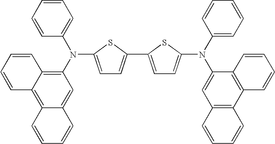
C1=C(N(C2=C3C(=C4C(=C2)C=CC=C4)C=CC=C3)C2=CC=CC=C2)SC(C2=CC=C(N(C3=CC=CC=C3)C3=CC4=C(C5=C3C=CC=C5)C=CC=C4)S2)=C1
